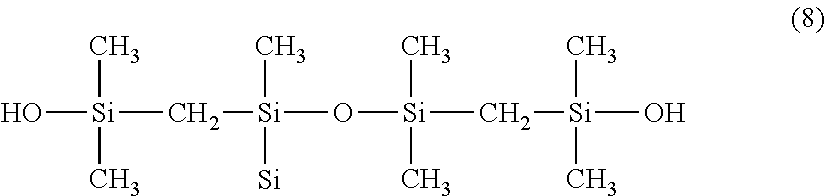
O[Si](C[Si](O[Si](C[Si](O)(C)C)(C)C)(C)[Si])(C)C
